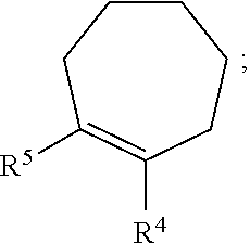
C1CCC([R5])=C([R4])CC1
